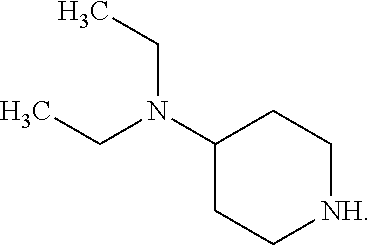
CCN(CC)C1CC[NH]CC1
